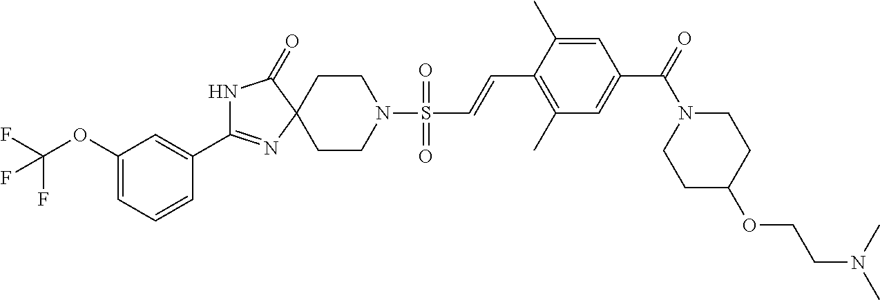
C1(OC(F)(F)F)=CC=CC(C2=NC3(C(=O)N2)CCN(S(C=CC2=C(C)C=C(C(=O)N4CCC(OCCN(C)C)CC4)C=C2C)(=O)=O)CC3)=C1
